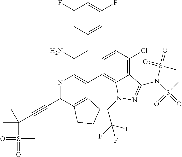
C1(F)=CC(CC(N)C2=C(C3=C4C(=C(Cl)C=C3)C(N(S(C)(=O)=O)S(=O)(=O)C)=NN4CC(F)(F)F)C3=C(C(C#CC(C)(C)S(=O)(=O)C)=N2)CCC3)=CC(F)=C1
